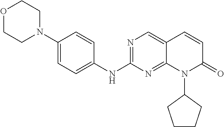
C1(N2CCOCC2)=CC=C(NC2=NC=C3C(=N2)N(C2CCCC2)C(=O)C=C3)C=C1
